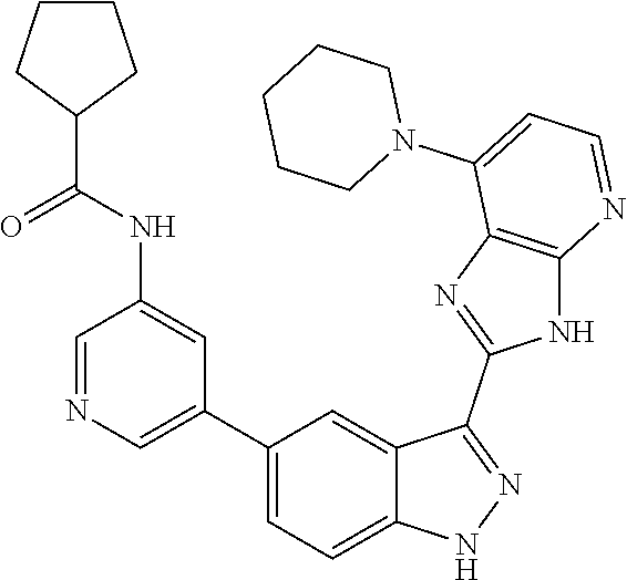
C1=NC=C(C2=CC=C3C(=C2)C(C2=NC4=C(N2)N=CC=C4N2CCCCC2)=NN3)C=C1NC(=O)C1CCCC1
